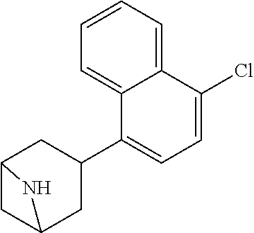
C1=C(C2CC3CC(C2)N3)C2=CC=CC=C2C(Cl)=C1
